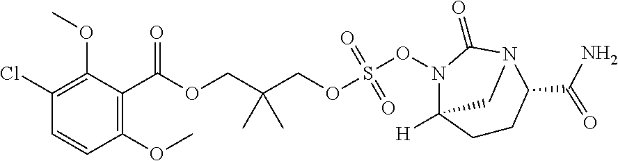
C1(C(OCC(COS(ON2C(=O)N3C(C(=O)N)CCC2([H])C3)(=O)=O)(C)C)=O)=C(OC)C=CC(Cl)=C1OC
